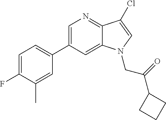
C1(C2=CN=C3C(=C2)N(CC(C2CCC2)=O)C=C3Cl)=CC=C(F)C(C)=C1
